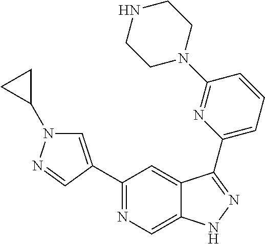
C1(C2=CN(C3CC3)N=C2)=NC=C2C(=C1)C(C1=CC=CC(N3CCNCC3)=N1)=NN2
